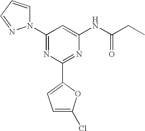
C1(N2C=CC=N2)=NC(C2=CC=C(Cl)O2)=NC(NC(CC)=O)=C1
